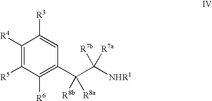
C1([R4])=C([R5])C([R6])=C(C(C([NHR1])([R7b])[R7a])([R8b])[R8a])C=C1[R3]
